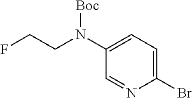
C1=NC(Br)=CC=C1N(CCF)[Boc]
